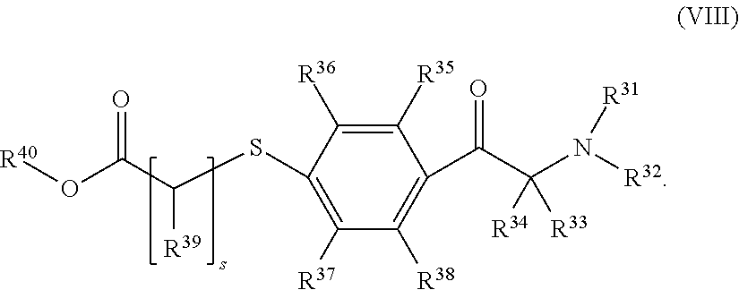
C1(SC(C(O[R40])=O)[R39])=C([R37])C([R38])=C(C(C(N([R32])[R31])([R34])[R33])=O)C([R35])=C1[R36]
